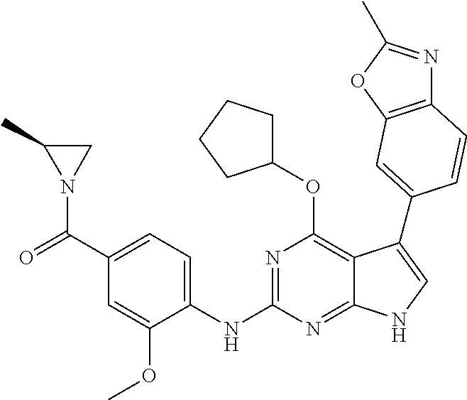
C12=C(OC(C)=N1)C=C(C1=CNC3=NC(NC4=CC=C(C(=O)N5CC5C)C=C4OC)=NC(OC4CCCC4)=C31)C=C2
